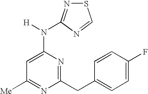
C1([Me])=NC(CC2=CC=C(F)C=C2)=NC(N([H])C2=NSC=N2)=C1
